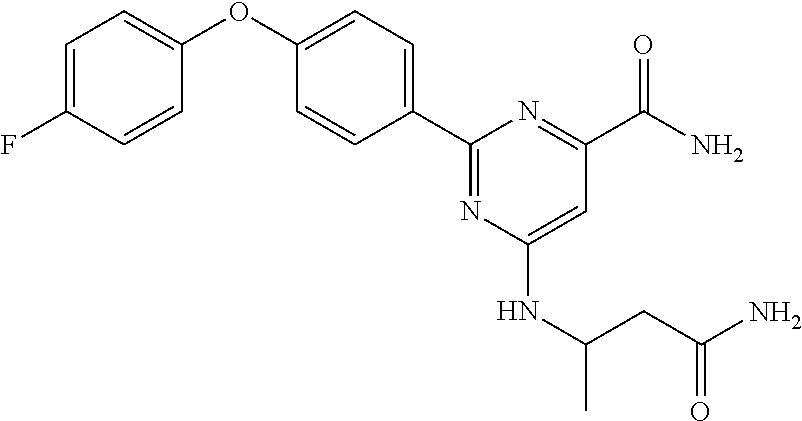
C1=C(F)C=CC(OC2=CC=C(C3=NC(NC(CC(N)=O)C)=CC(C(N)=O)=N3)C=C2)=C1
